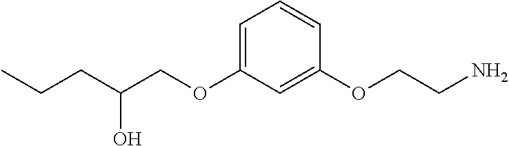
C1=C(OCC(CCC)O)C=C(OCCN)C=C1
